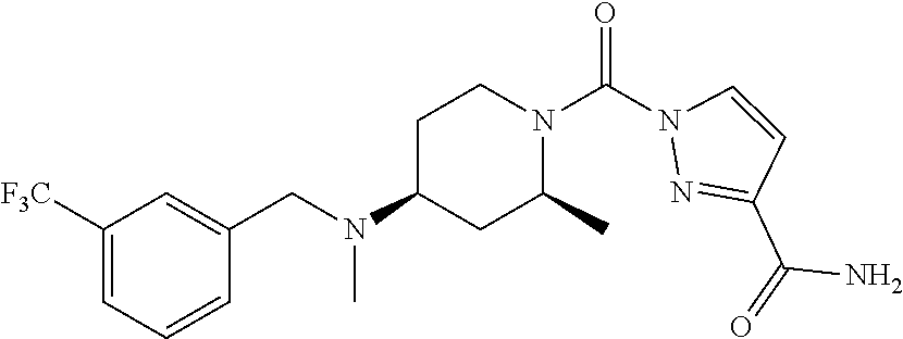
C1(N(CC2=CC([F3C])=CC=C2)C)CC(C)N(C(N2N=C(C(=O)N)C=C2)=O)CC1
